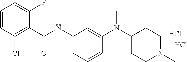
C1=CC(Cl)=C(C(NC2=CC=CC(N(C3CCN(C)CC3)C)=C2)=O)C(F)=C1.Cl.Cl
